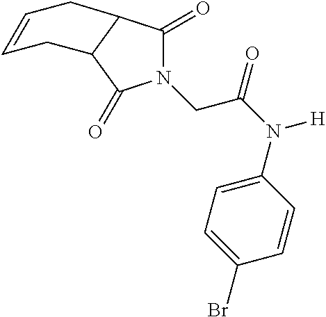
N1(CC(=O)N([H])C2=CC=C(Br)C=C2)C(=O)C2C(C1=O)CC=CC2
